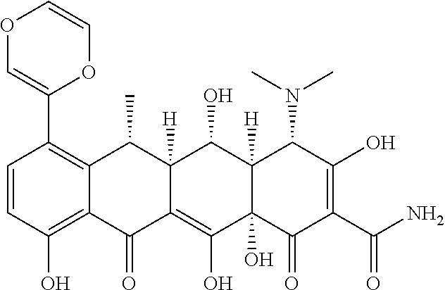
C1=CC(O)=C2C(=C1C1=COC=CO1)C(C)C1([H])C(=C(O)C3(O)C([H])(C1O)C(N(C)C)C(O)=C(C(N)=O)C3=O)C2=O
